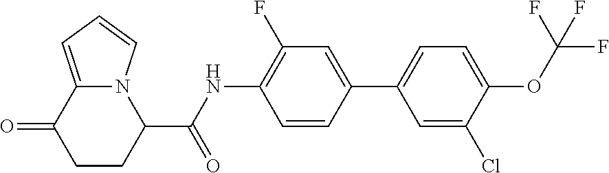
C1CC(C(NC2=C(F)C=C(C3=CC=C(OC(F)(F)F)C(Cl)=C3)C=C2)=O)N2C(=CC=C2)C1=O
